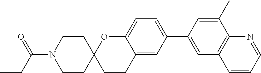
C1CC2(CCN1C(CC)=O)CCC1=CC(C3=CC4=C(C(C)=C3)N=CC=C4)=CC=C1O2
